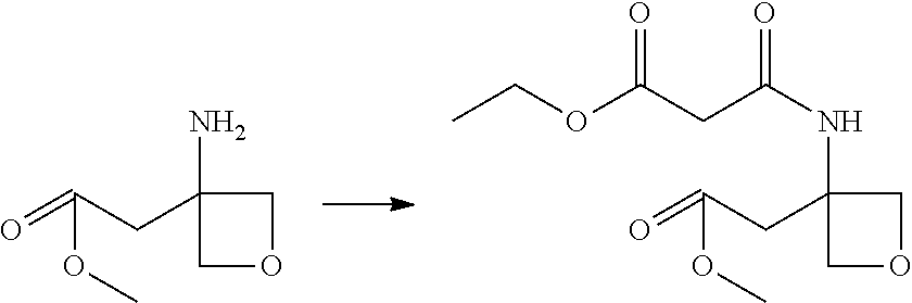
C1(N)(CC(=O)OC)COC1.C1(NC(=O)CC(OCC)=O)(CC(=O)OC)COC1
